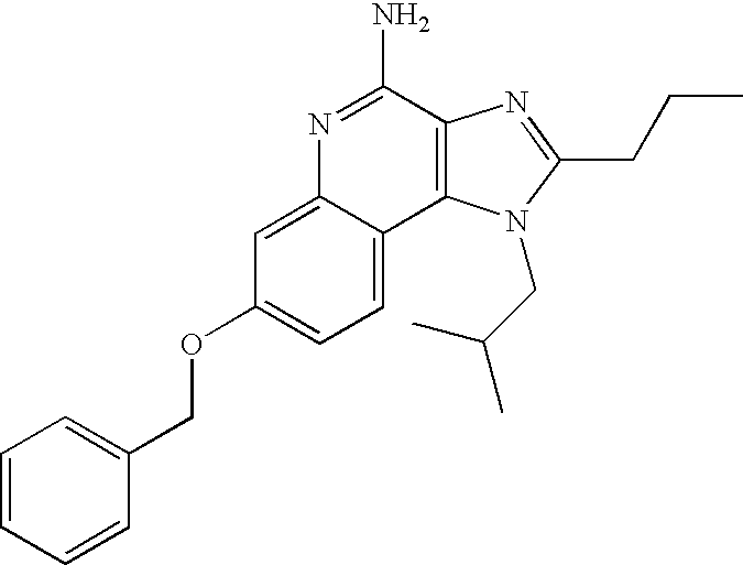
C1=C2C(=CC=C1OCC1=CC=CC=C1)C1=C(C(N)=N2)N=C(CCC)N1CC(C)C
